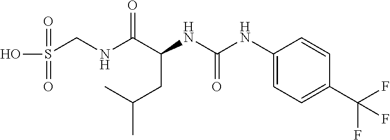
C(C)(CC(NC(=O)NC1=CC=C(C(F)(F)F)C=C1)C(NCS(O)(=O)=O)=O)C
